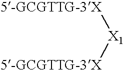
[5-GCGTTG-3X][X1][5-GCGTTG-3X]
